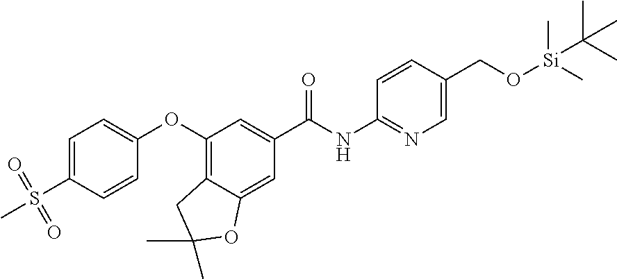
C1=C(S(C)(=O)=O)C=CC(OC2=C3C(=CC(C(NC4=NC=C(CO[Si](C)(C)C(C)(C)C)C=C4)=O)=C2)OC(C)(C)C3)=C1
